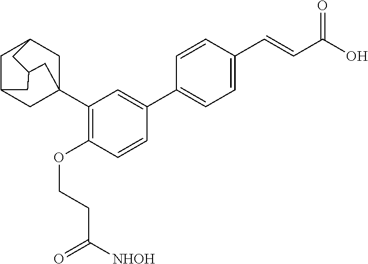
C1(C23CC4CC(C2)CC(C3)C4)=C(OCCC([NHOH])=O)C=CC(C2=CC=C(C=CC(O)=O)C=C2)=C1
